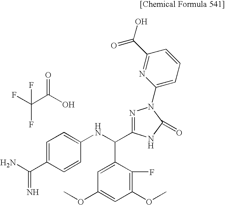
C1(OC)=C(F)C(C(NC2=CC=C(C(N)=N)C=C2)C2=NN(C3=CC=CC(C(=O)O)=N3)C(=O)N2)=CC(OC)=C1.FC(C(O)=O)(F)F
